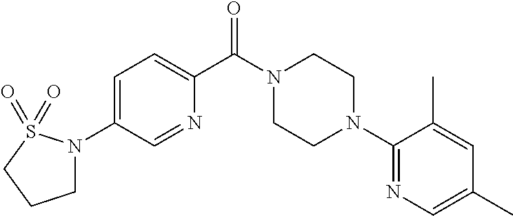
C1=C(N2CCCS2(=O)=O)C=NC(C(N2CCN(C3=NC=C(C)C=C3C)CC2)=O)=C1
